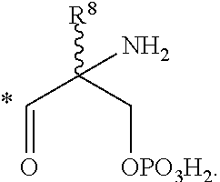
[R8]C(C[OPO3H2])(C=O)N
